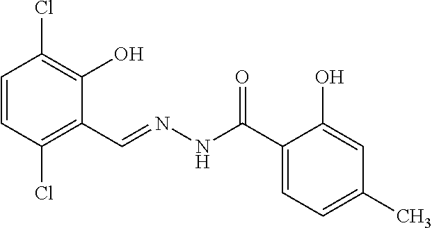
C1=CC(Cl)=C(C=NNC(C2=CC=C(C)C=C2O)=O)C(O)=C1Cl
